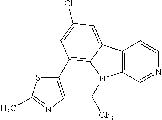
C12=C(C=NC=C1)N(C[CF3])C1=C(C3=CN=C(C)S3)C=C(Cl)C=C21
